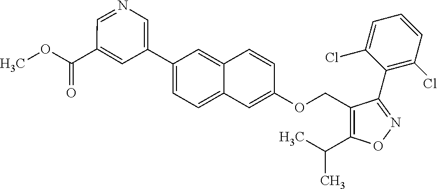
C1(OCC2=C(C(C)C)ON=C2C2=C(Cl)C=CC=C2Cl)=CC2=CC=C(C3=CN=CC(C(OC)=O)=C3)C=C2C=C1
